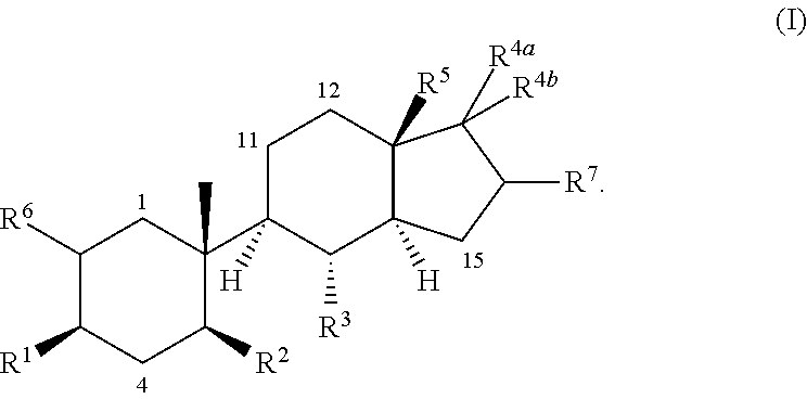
C1([R6])C([R1])CC([R2])C(C2([H])C([R3])C3([H])C([R5])(CC2)C([R4a])([R4b])C([R7])C3)(C)C1
